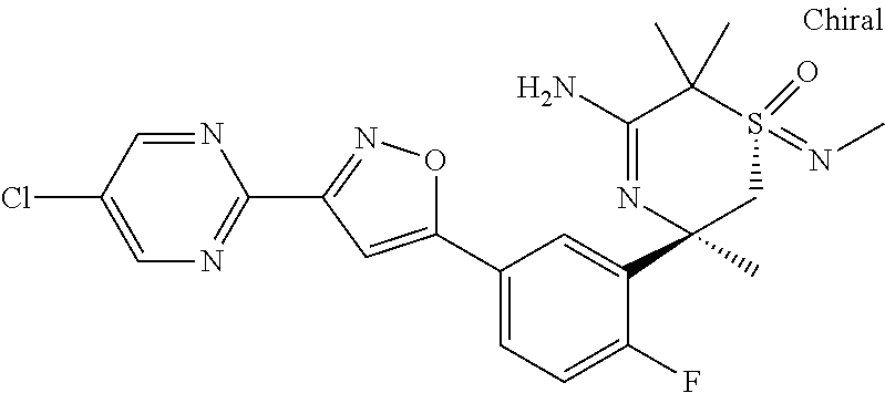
C1=C(Cl)C=NC(C2=NOC(C3=CC=C(F)C(C4(C)CS(=NC)(=O)C(C)(C)C(N)=N4)=C3)=C2)=N1
